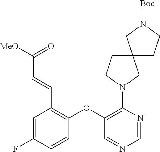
C1(OC2=C(N3CC4(CC3)CCN([Boc])C4)N=CN=C2)=C(C=CC([MeO])=O)C=C(F)C=C1
